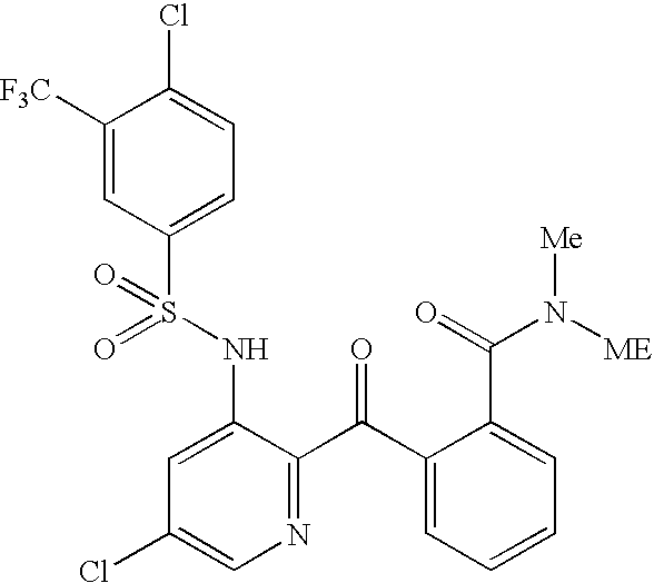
C1([F3C])=CC(S(NC2=CC(Cl)=CN=C2C(C2=CC=CC=C2C(N([ME])[Me])=O)=O)(=O)=O)=CC=C1Cl
